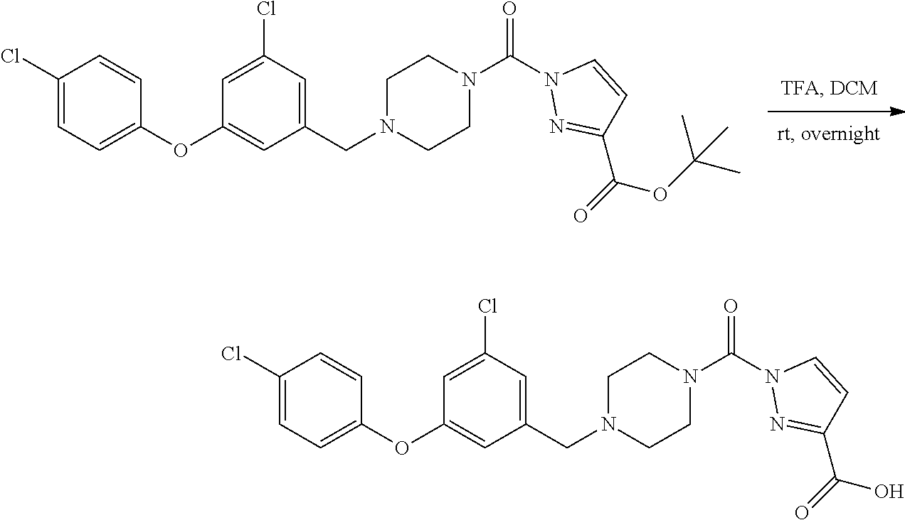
C1(OC2=CC=C(Cl)C=C2)=CC(CN2CCN(C(N3N=C(C(=O)OC(C)(C)C)C=C3)=O)CC2)=CC(Cl)=C1.C1(OC2=CC=C(Cl)C=C2)=CC(CN2CCN(C(N3N=C(C(=O)O)C=C3)=O)CC2)=CC(Cl)=C1
